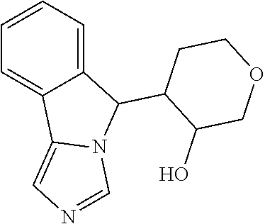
C1=CC=C2C(=C1)C1=CN=CN1C2C1CCOCC1O
